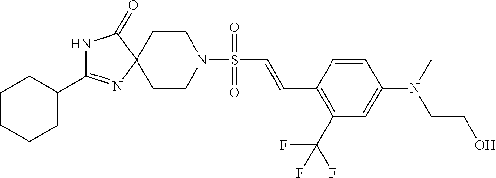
C1CN(S(C=CC2=C(C(F)(F)F)C=C(N(CCO)C)C=C2)(=O)=O)CCC12N=C(C1CCCCC1)NC2=O
